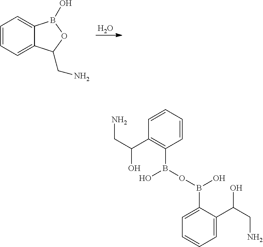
O.C1=CC=C2C(=C1)B(O)OC2CN.C1=CC=CC(B(OB(O)C2=CC=CC=C2C(CN)O)O)=C1C(CN)O
